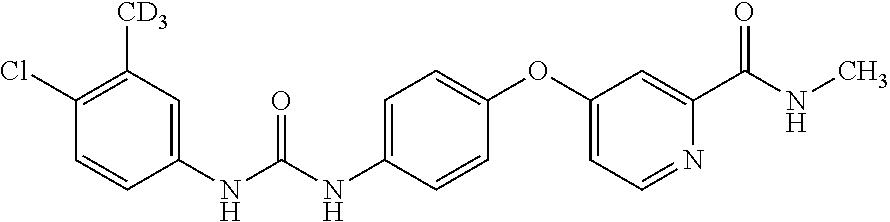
C1(NC(=O)NC2=CC=C(OC3=CC=NC(C(=O)NC)=C3)C=C2)=CC([CD3])=C(Cl)C=C1
